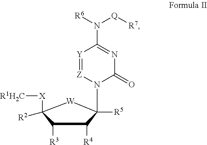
[Y]1=[Z]N(C2([R5])C([R4])C([R3])C([X][R1H2C])([R2])[W]2)C(=O)N=C1N([R6])[Q][R7]
